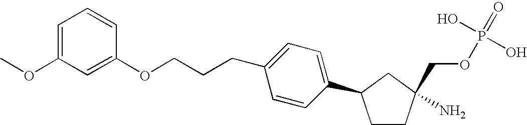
C1=CC(C2CCC(N)(COP(=O)(O)O)C2)=CC=C1CCCOC1=CC(OC)=CC=C1
